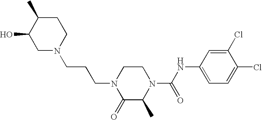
C1N(CCCN2C(=O)C(C)N(C(=O)NC3=CC=C(Cl)C(Cl)=C3)CC2)CCC(C)C1O
